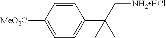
C1=CC([MeO2C])=CC=C1C(C[NH2HCl])(C)C
